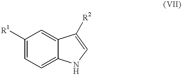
C1([R1])=CC=C2C(=C1)C([R2])=CN2
